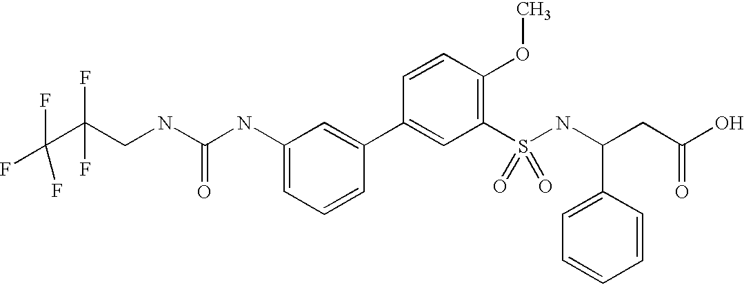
C(C(CNC(NC1=CC=CC(C2=CC(S(=O)(=O)NC(C3=CC=CC=C3)CC(O)=O)=C(OC)C=C2)=C1)=O)(F)F)(F)(F)F
